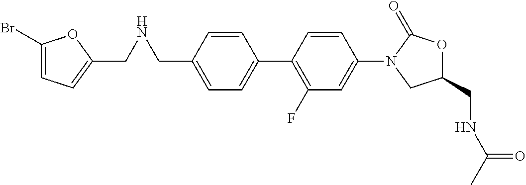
C1(CNCC2=CC=C(Br)O2)=CC=C(C2=C(F)C=C(N3C(=O)OC(CNC(C)=O)C3)C=C2)C=C1
